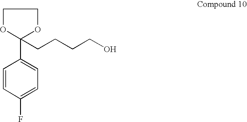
C1(C2(CCCCO)OCCO2)=CC=C(F)C=C1
